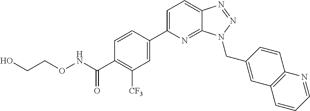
C1=C(C2=CC([CF3])=C(C(=O)NOCCO)C=C2)N=C2C(=C1)N=NN2CC1=CC2=C(C=C1)N=CC=C2
